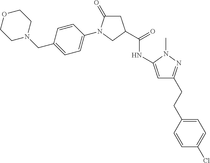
C1N(CC2=CC=C(N3C(=O)CC(C(=O)NC4=CC(CCC5=CC=C(Cl)C=C5)=NN4C)C3)C=C2)CCOC1
